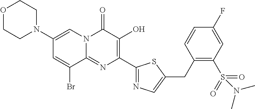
O1CCN(C2=CN3C(=NC(C4=NC=C(CC5=C(S(=O)(=O)N(C)C)C=C(F)C=C5)S4)=C(O)C3=O)C(Br)=C2)CC1
